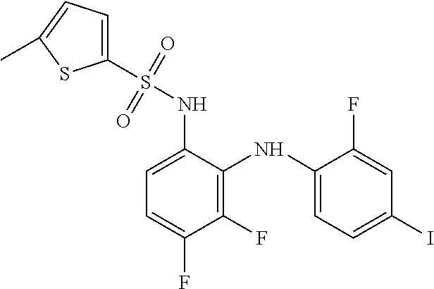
C1=C(NS(=O)(=O)C2=CC=C(C)S2)C(NC2=CC=C(I)C=C2F)=C(F)C(F)=C1
